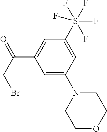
C1=C(S(F)(F)(F)(F)F)C=C(C(=O)CBr)C=C1N1CCOCC1
